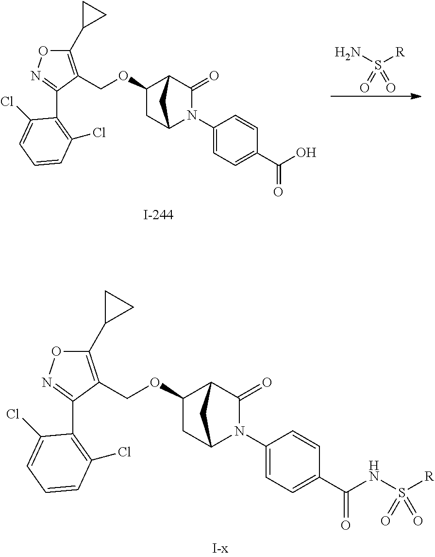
C1(OCC2=C(C3CC3)ON=C2C2=C(Cl)C=CC=C2Cl)CC2CC1C(=O)N2C1=CC=C(C(NS([R])(=O)=O)=O)C=C1.NS([R])(=O)=O.C1(OCC2=C(C3CC3)ON=C2C2=C(Cl)C=CC=C2Cl)CC2CC1C(=O)N2C1=CC=C(C(O)=O)C=C1
